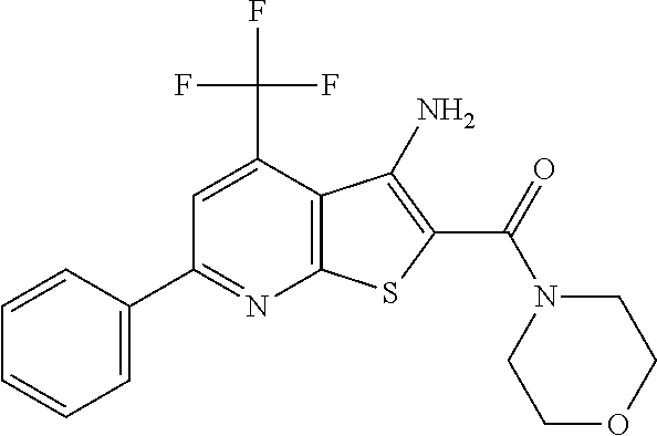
C12=C(C(C(F)(F)F)=CC(C3=CC=CC=C3)=N1)C(N)=C(C(N1CCOCC1)=O)S2
